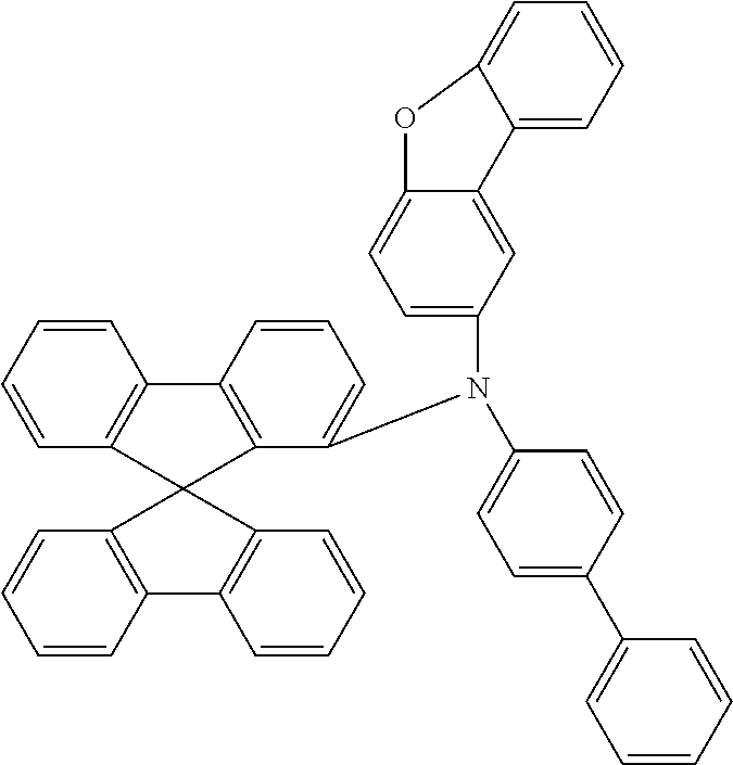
C1=CC=CC2=C1C1=C(C(N(C3=CC=C(C4=CC=CC=C4)C=C3)C3=CC=C4C(=C3)C3=CC=CC=C3O4)=CC=C1)C21C2=C(C=CC=C2)C2=C1C=CC=C2
